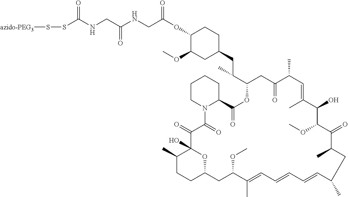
C1(OC(CNC(=O)CNC(SS[azido-PEG3])=O)=O)C(OC)CC(CC(C)C2CC(=O)C(C)C=C(C)C(O)C(OC)C(=O)C(C)CC(C)C=CC=CC=C(C)C(OC)CC3CCC(C)C(O)(C(=O)C(=O)N4C(C(=O)O2)CCCC4)O3)CC1
